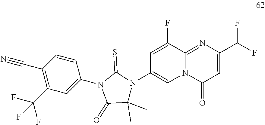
C1=CC(C#N)=C(C(F)(F)F)C=C1N1C(=O)C(C)(C)N(C2=CN3C(=NC(C(F)F)=CC3=O)C(F)=C2)C1=S
